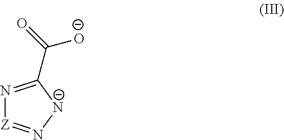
N1=C(C(=O)[O-])[N-]N=[Z]1
